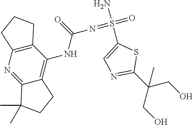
O=C(NC1=C2C(=NC3=C1CCC3)C(C)(C)CC2)N=S(=O)(N)C1=CN=C(C(CO)(CO)C)S1
